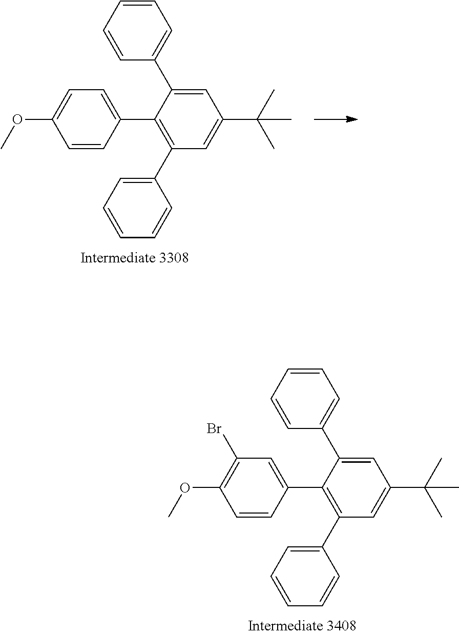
C1(C2=C(C3=CC=CC=C3)C=C(C(C)(C)C)C=C2C2=CC=CC=C2)=CC=C(OC)C=C1.C1(C2=C(C3=CC=CC=C3)C=C(C(C)(C)C)C=C2C2=CC=CC=C2)=CC(Br)=C(OC)C=C1
